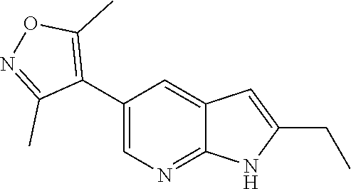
C1(C2=C(C)ON=C2C)=CN=C2C(=C1)C=C(CC)N2
